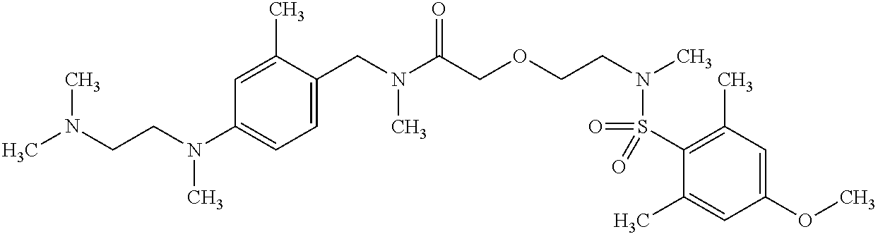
C1(CN(C)C(=O)COCCN(S(=O)(C2=C(C)C=C(OC)C=C2C)=O)C)=CC=C(N(CCN(C)C)C)C=C1C
